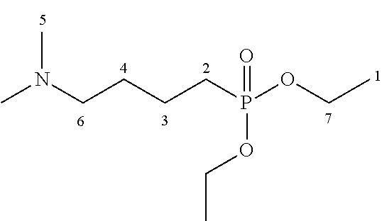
CN(C)CCCCP(OCC)(=O)OCC
